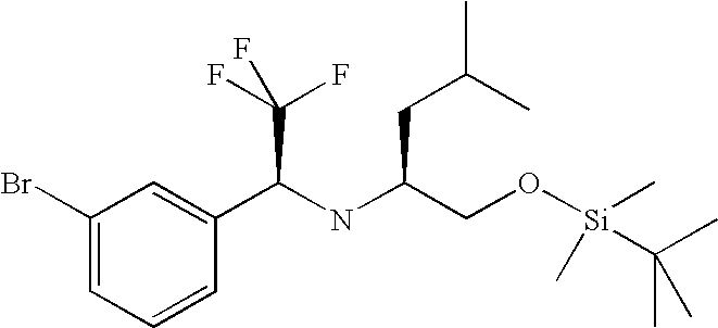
C1(Br)=CC=CC(C(NC(CO[Si](C)(C(C)(C)C)C)CC(C)C)C(F)(F)F)=C1
